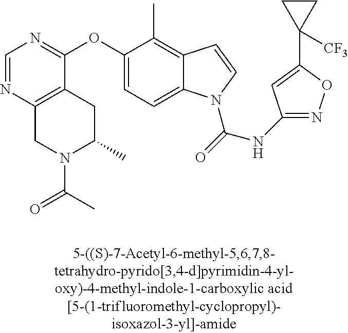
C1=NC2=C(C(OC3=CC=C4C(=C3C)C=CN4C(NC3=NOC(C4([CF3])CC4)=C3)=O)=N1)CC(C)N(C(=O)C)C2
